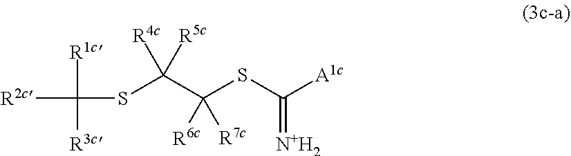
S(C(C([R6c])([R7c])SC([A1c])=[N+H2])([R5c])[R4c])C([R1c])([R3c])[R2c]
